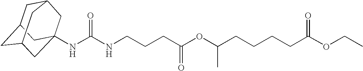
C1C2CC3CC(NC(NCCCC(OC(CCCCC(OCC)=O)C)=O)=O)(CC1C3)C2
